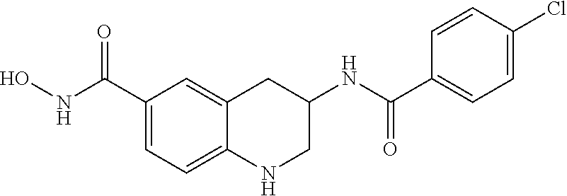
C1(C(NO)=O)=CC=C2C(=C1)CC(NC(C1=CC=C(Cl)C=C1)=O)CN2
